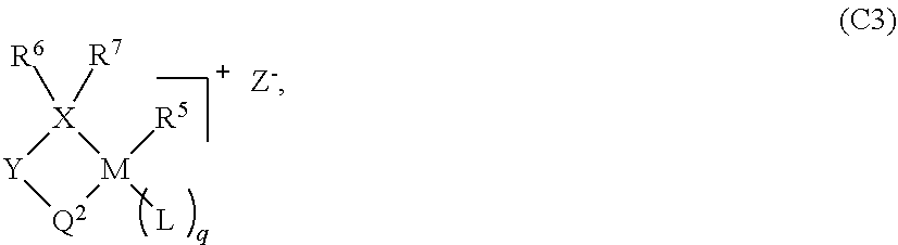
[Q2]1[M]([R5])([L])[X]([R6])([R7])[Y]1
